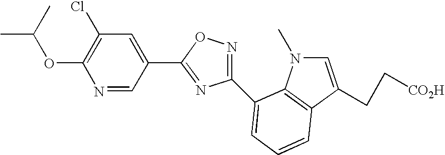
N1=CC(C2=NC(C3=CC=CC4=C3N(C)C=C4CC[CO2H])=NO2)=CC(Cl)=C1OC(C)C
